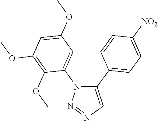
C1(C2=CC=C([NO2])C=C2)=CN=NN1C1=CC(OC)=CC(OC)=C1OC
